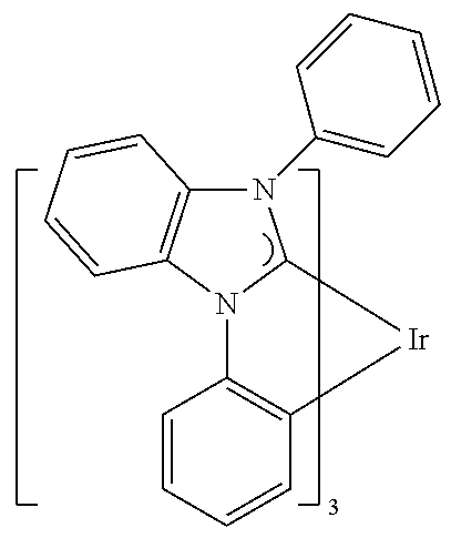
C12=C(N3C(N1C1=CC=CC=C1)[Ir]C1=C3C=CC=C1)C=CC=C2
